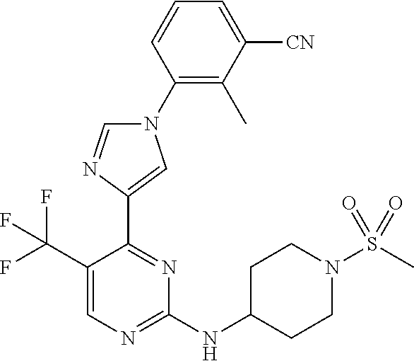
C1=CC=C([CN])C(C)=C1N1C=NC(C2=NC(NC3CCN(S(=O)(=O)C)CC3)=NC=C2C(F)(F)F)=C1
